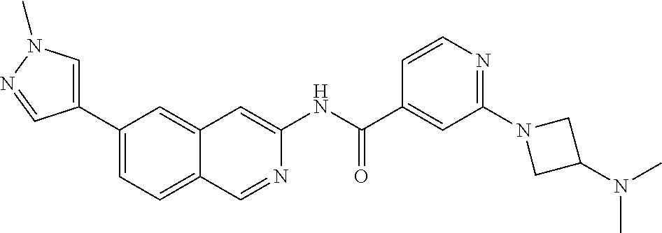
C1(C(=O)NC2=CC3=CC(C4=CN(C)N=C4)=CC=C3C=N2)=CC(N2CC(N(C)C)C2)=NC=C1
